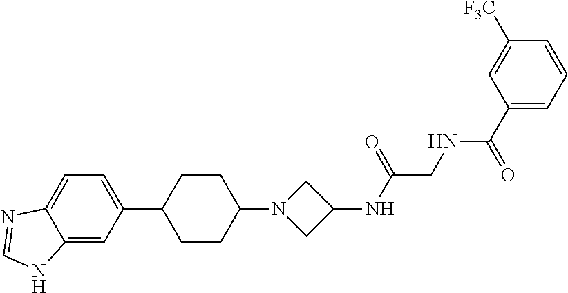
C1(C2=CC=C3C(=C2)NC=N3)CCC(N2CC(NC(CNC(=O)C3=CC=CC([F3C])=C3)=O)C2)CC1
